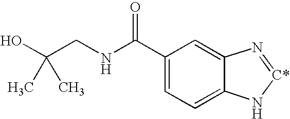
C1(C(=O)NCC(O)(C)C)=CC=C2C(=C1)N=[C*]N2
